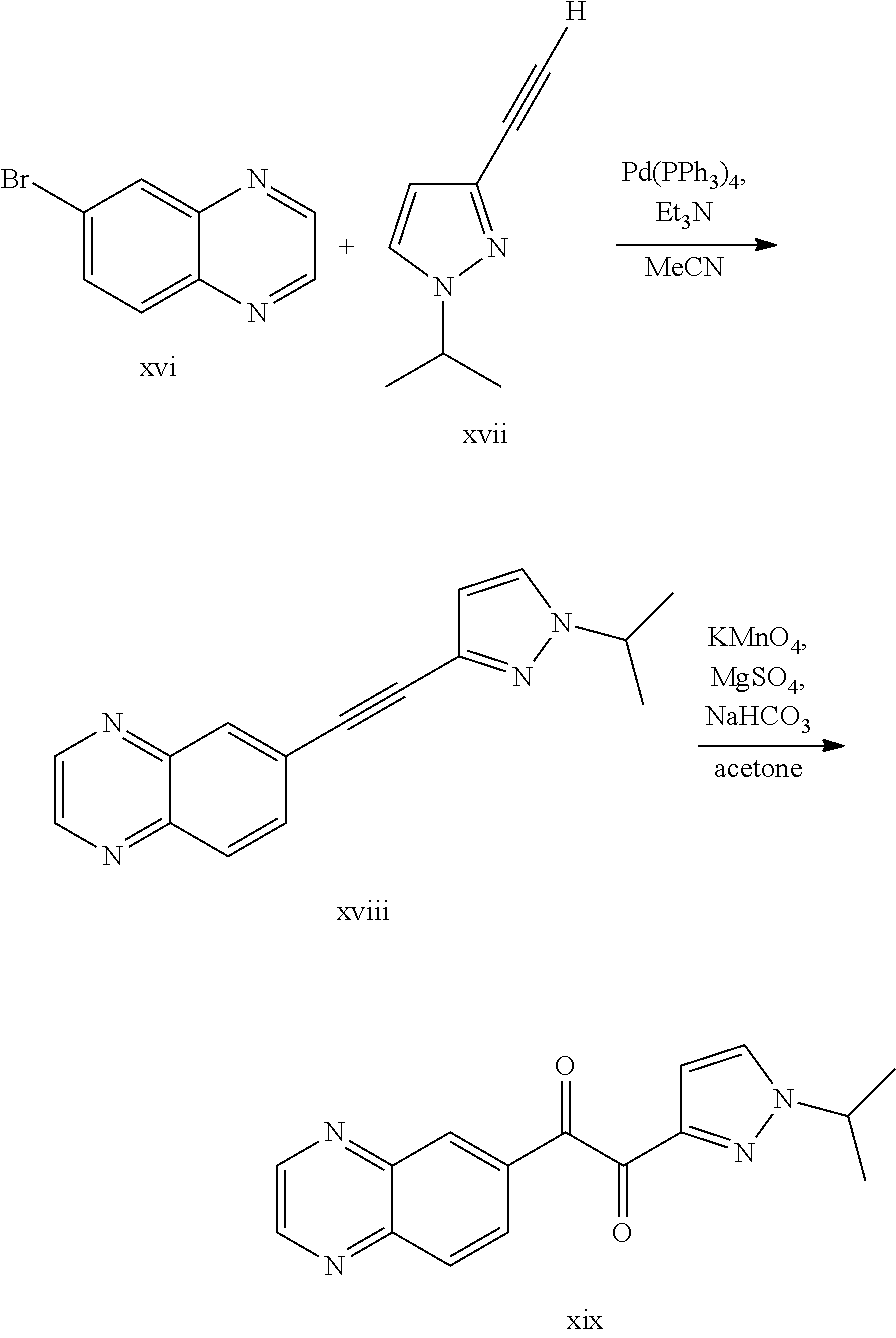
C1(Br)=CC=C2C(=C1)N=CC=N2.C1(C#C[H])=NN(C(C)C)C=C1.[MeCN].C1=CN=C2C(=N1)C=C(C#CC1=NN(C(C)C)C=C1)C=C2.C1=CN=C2C(=N1)C=C(C(C(C1=NN(C(C)C)C=C1)=O)=O)C=C2
